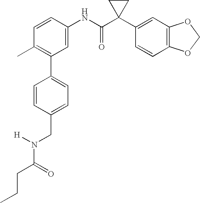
C1(NC(C2(C3=CC4=C(C=C3)OCO4)CC2)=O)=CC(C2=CC=C(CN([H])C(CCC)=O)C=C2)=C(C)C=C1
